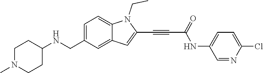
C(N1C2=CC=C(CNC3CCN(C)CC3)C=C2C=C1C#CC(NC1=CC=C(Cl)N=C1)=O)C
